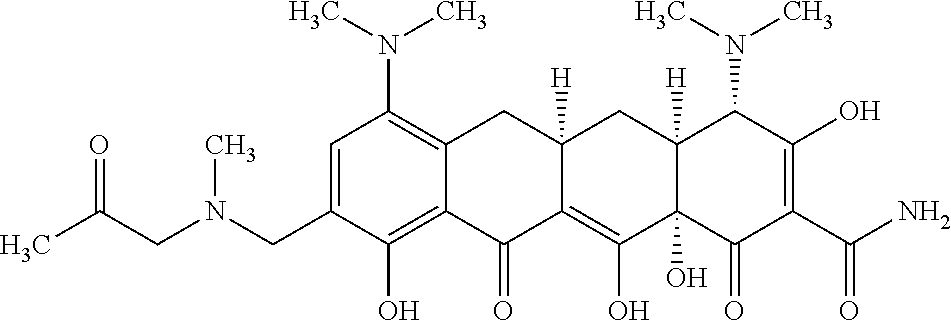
C1=C(CN(CC(C)=O)C)C(O)=C2C(=C1N(C)C)CC1([H])C(=C(O)C3(O)C([H])(C1)C(N(C)C)C(O)=C(C(N)=O)C3=O)C2=O
